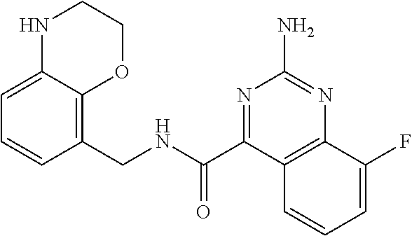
C1(CNC(C2=NC(N)=NC3=C2C=CC=C3F)=O)=C2C(=CC=C1)NCCO2
